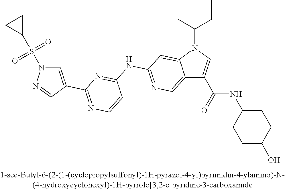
C1=C(C(=O)NC2CCC(O)CC2)C2=CN=C(NC3=NC(C4=CN(S(C5CC5)(=O)=O)N=C4)=NC=C3)C=C2N1C(C)CC
